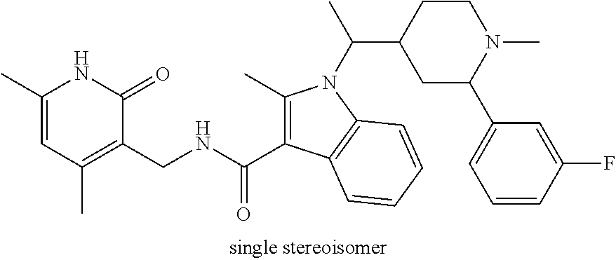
C1(C)=CC(C)=C(CNC(C2=C(C)N(C(C)C3CCN(C)C(C4=CC=CC(F)=C4)C3)C3=C2C=CC=C3)=O)C(=O)N1
